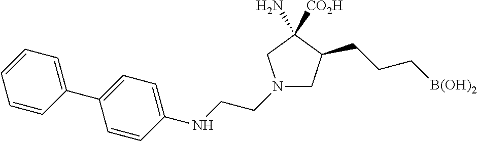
N1(CCNC2=CC=C(C3=CC=CC=C3)C=C2)CC(CCC[B(OH)2])C(N)([CO2H])C1
